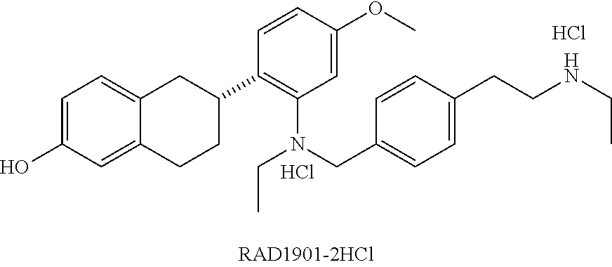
C1=C(O)C=C2C(=C1)CC(C1=C(N(CC3=CC=C(CCNCC)C=C3)CC)C=C(OC)C=C1)CC2.Cl.Cl
